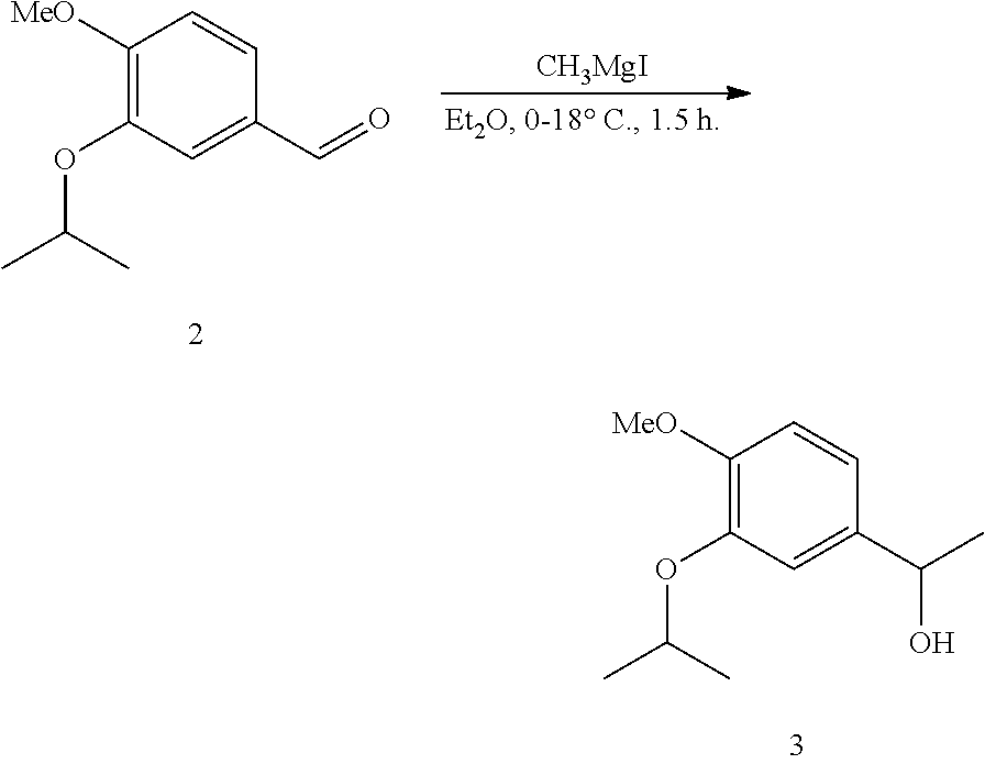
C1([MeO])=C(OC(C)C)C=C(C(C)O)C=C1.C1([MeO])=C(OC(C)C)C=C(C=O)C=C1.[CH3MgI]
